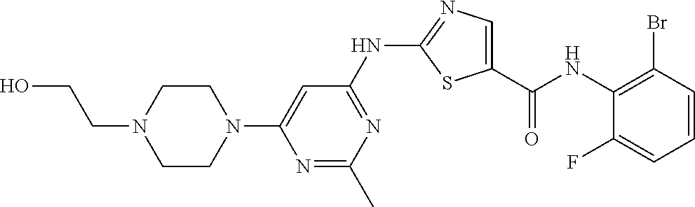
C1(C(=O)NC2=C(Br)C=CC=C2F)=CN=C(NC2=NC(C)=NC(N3CCN(CCO)CC3)=C2)S1
